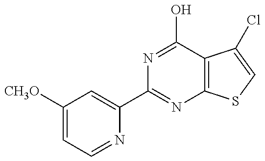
C1([CH3O])=CC=NC(C2=NC3=C(C(O)=N2)C(Cl)=CS3)=C1
